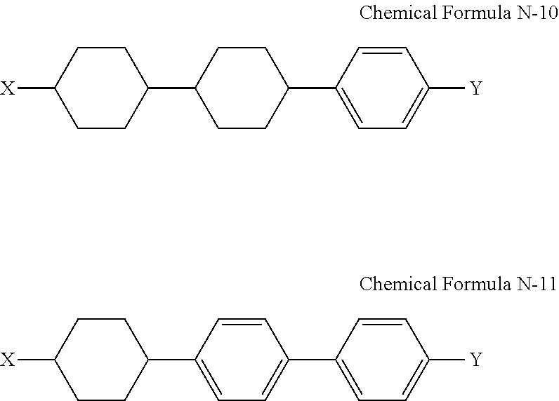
C1=CC(C2CCC(C3CCC([X])CC3)CC2)=CC=C1[Y].C1=CC(C2=CC=C(C3CCC([X])CC3)C=C2)=CC=C1[Y]
